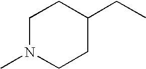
C1N(C)CCC(CC)C1
